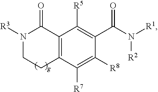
C12=C(C([R7])=C([R8])C(C(N([R2])[R1])=O)=C1[R5])CCN([R3])C2=O
